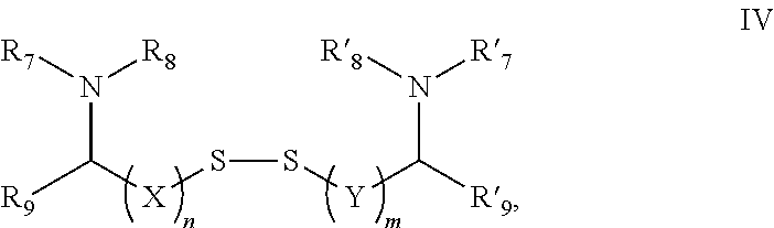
[R7]N([R8])C([R9])[X]SS[Y]C(N([R7])[R8])[R9]
